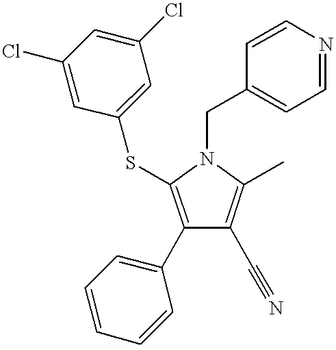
C1(C2=CC=CC=C2)=C(SC2=CC(Cl)=CC(Cl)=C2)N(CC2=CC=NC=C2)C(C)=C1C#N
